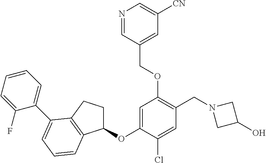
C1(OC2=CC(OCC3=CC([CN])=CN=C3)=C(CN3CC(O)C3)C=C2Cl)CCC2=C1C=CC=C2C1=CC=CC=C1F
